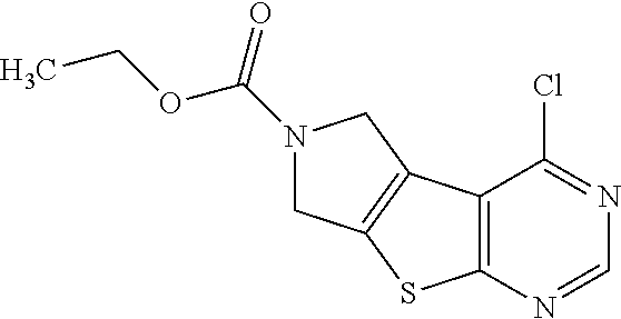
N1(C(OCC)=O)CC2=C(C1)C1=C(S2)N=CN=C1Cl
